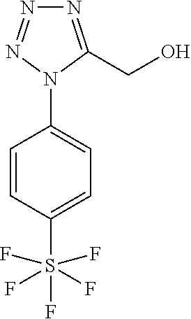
C1=CC(S(F)(F)(F)(F)F)=CC=C1N1C(CO)=NN=N1
